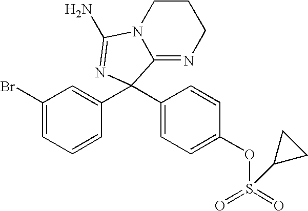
C1(Br)=CC=CC(C2(C3=CC=C(OS(=O)(=O)C4CC4)C=C3)C3=NCCCN3C(N)=N2)=C1
